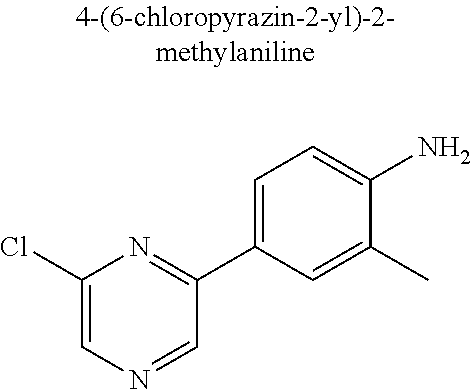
C1(Cl)=CN=CC(C2=CC=C(N)C(C)=C2)=N1
